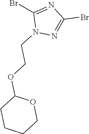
N1=C(Br)N=C(Br)N1CCOC1CCCCO1
